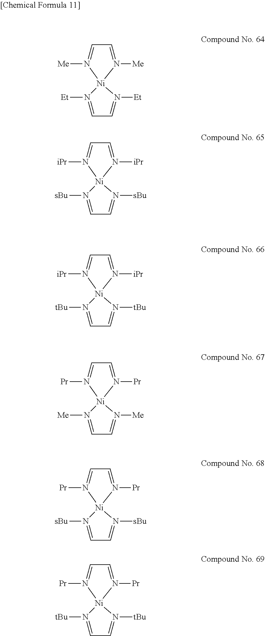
C1=N([Me])[Ni]2(N([Me])=C1)N([Et])=CC=N2[Et].C1=N([iPr])[Ni]2(N([iPr])=C1)N([sBu])=CC=N2[sBu].C1=N([iPr])[Ni]2(N([iPr])=C1)N([tBu])=CC=N2[tBu].C1=N([Pr])[Ni]2(N([Pr])=C1)N([Me])=CC=N2[Me].C1=N([Pr])[Ni]2(N([Pr])=C1)N([sBu])=CC=N2[sBu].C1=N([Pr])[Ni]2(N([Pr])=C1)N([tBu])=CC=N2[tBu]
